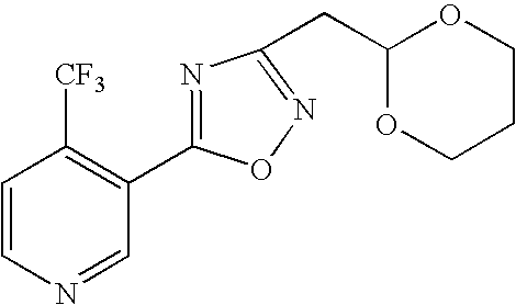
N1=CC(C2=NC(CC3OCCCO3)=NO2)=C([CF3])C=C1
